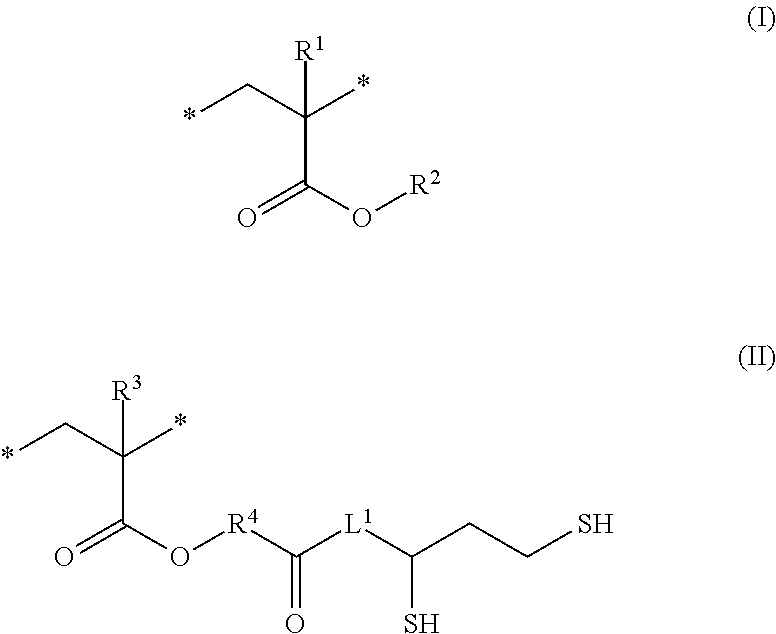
*CC(*)(C(O[R2])=O)[R1].*CC(*)(C(O[R4]C([L1]C(CCS)S)=O)=O)[R3]
